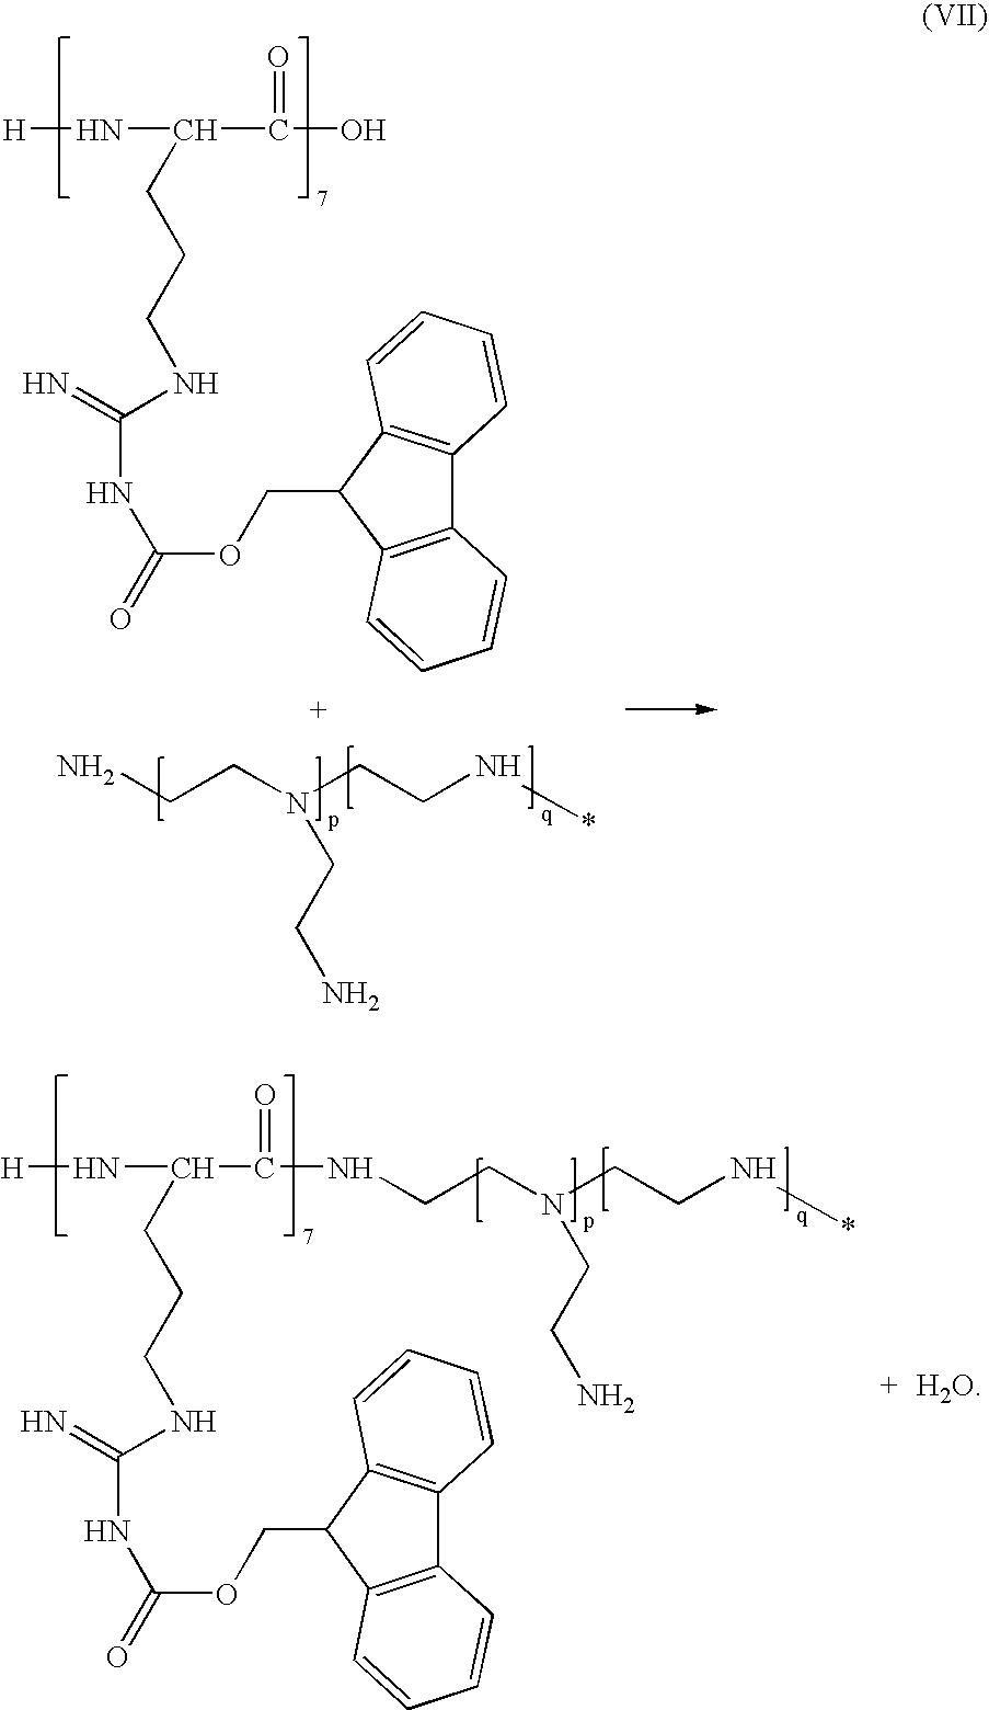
[H]NC(C(O)=O)CCCNC(=N)NC(=O)OCC1C2=C(C3=C1C=CC=C3)C=CC=C2.C(CN(CCN*)CCN)N.[H]NC(C(=O)NCCN(CCN*)CCN)CCCNC(=N)NC(=O)OCC1C2=C(C3=C1C=CC=C3)C=CC=C2
